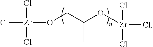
Cl[Zr](Cl)(Cl)OCC(O[Zr](Cl)(Cl)Cl)C
